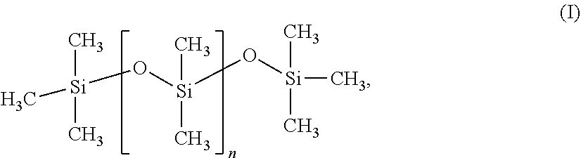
[Si](C)(O[Si](O[Si](C)(C)C)(C)C)(C)C
